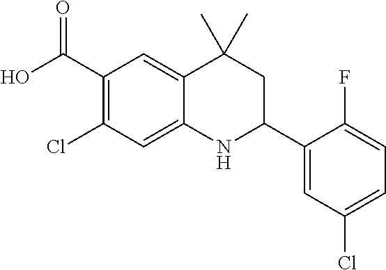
C1(C(O)=O)=C(Cl)C=C2C(=C1)C(C)(C)CC(C1=CC(Cl)=CC=C1F)N2
